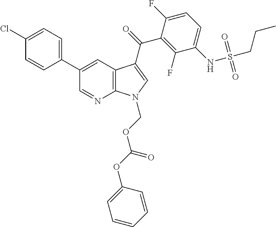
C12=C(C=C(C3=CC=C(Cl)C=C3)C=N1)C(C(=O)C1=C(F)C(NS(CCC)(=O)=O)=CC=C1F)=CN2COC(OC1=CC=CC=C1)=O
